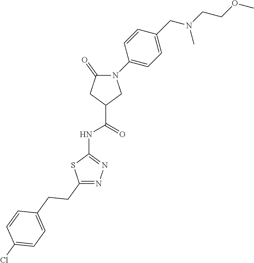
C1=C(CN(CCOC)C)C=CC(N2C(=O)CC(C(=O)NC3=NN=C(CCC4=CC=C(Cl)C=C4)S3)C2)=C1
